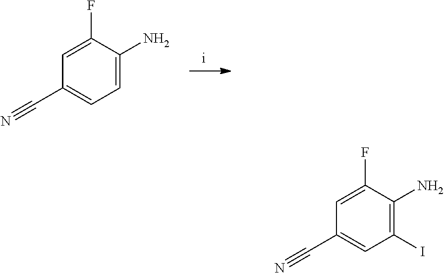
C1=C(N)C(F)=CC(C#N)=C1.C1(I)=C(N)C(F)=CC(C#N)=C1
